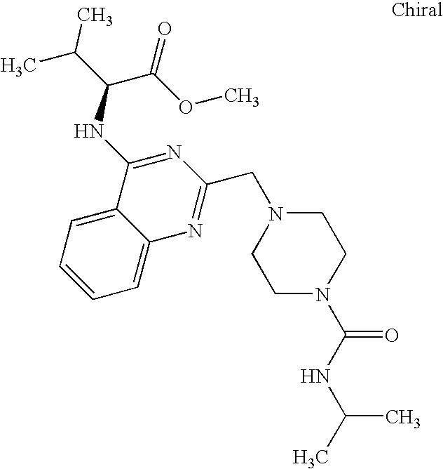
C1=C2C(=CC=C1)C(NC(C(C)C)C(OC)=O)=NC(CN1CCN(C(=O)NC(C)C)CC1)=N2
